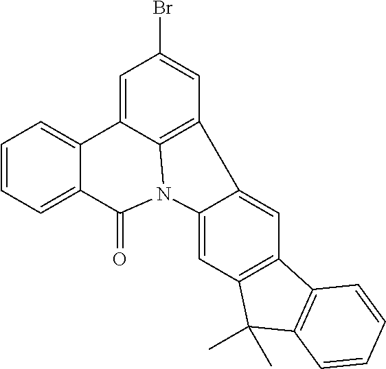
C1=CC=C2C(=C1)C1=CC(Br)=CC3=C1N(C2=O)C1=CC2=C(C=C31)C1=C(C2(C)C)C=CC=C1
